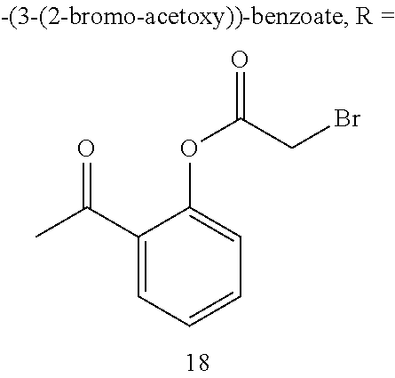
C1(C(C)=O)=CC=CC=C1OC(CBr)=O
